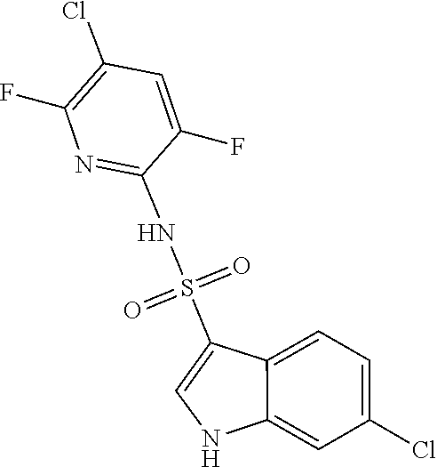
O=S(=O)(NC1=NC(F)=C(Cl)C=C1F)C1=CNC2=CC(Cl)=CC=C12
